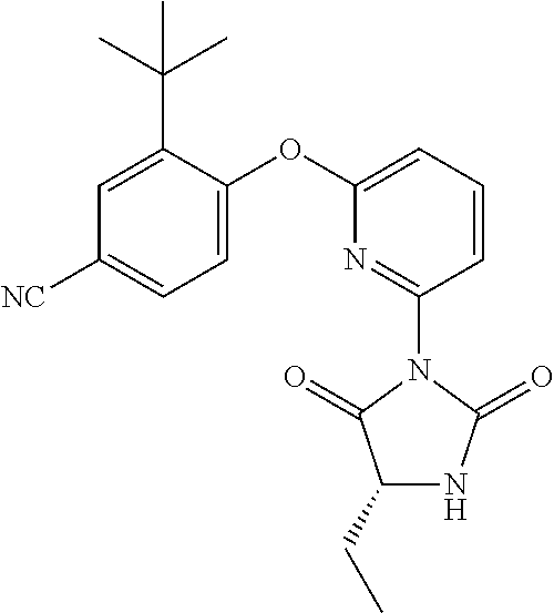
C1(CC)NC(=O)N(C2=NC(OC3=CC=C([NC])C=C3C(C)(C)C)=CC=C2)C1=O
